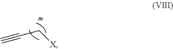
C#CC[X]
